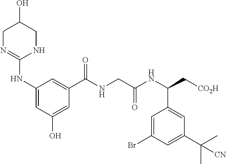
C1N=C(NC2=CC(O)=CC(C(NCC(NC(C[CO2H])C3=CC(C(C)(C)[CN])=CC(Br)=C3)=O)=O)=C2)NCC1O
